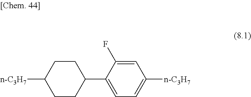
[n-C3H7]C1CCC(C2=CC=C([n-C3H7])C=C2F)CC1
